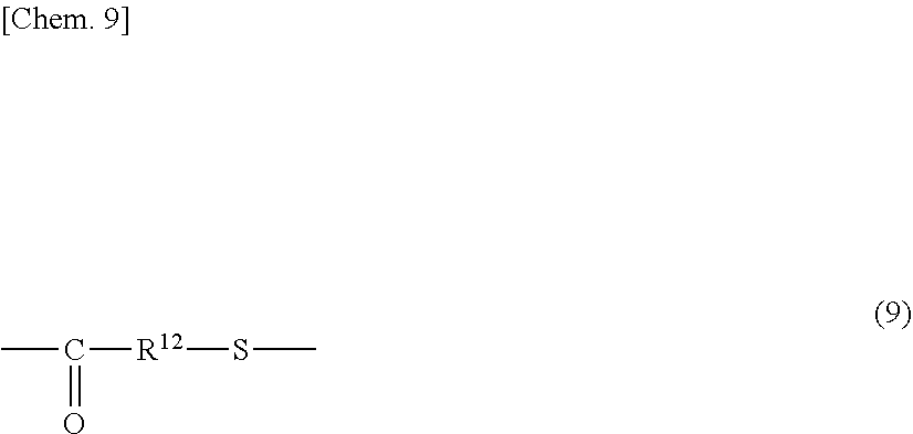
C(=O)(C)[R12]SC
